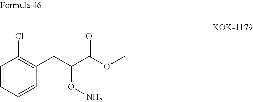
C1=CC(Cl)=C(CC(C(OC)=O)ON)C=C1
